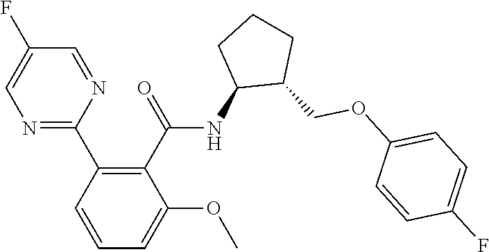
C1(C2=C(C(=O)NC3C(COC4=CC=C(F)C=C4)CCC3)C(OC)=CC=C2)=NC=C(F)C=N1
